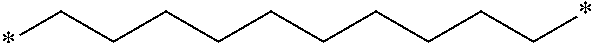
*CCCCCCCCCC*
